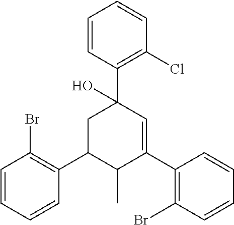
C1=CC(Br)=C(C2C(C)C(C3=C(Br)C=CC=C3)=CC(C3=C(Cl)C=CC=C3)(O)C2)C=C1
